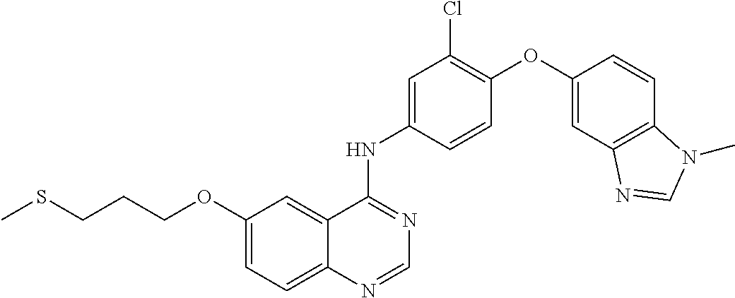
C12=CC=C(OCCCSC)C=C1C(NC1=CC(Cl)=C(OC3=CC4=C(C=C3)N(C)C=N4)C=C1)=NC=N2
